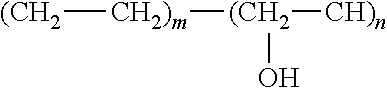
[(CH2][CH2)m][(CH2]([CH)n])O
